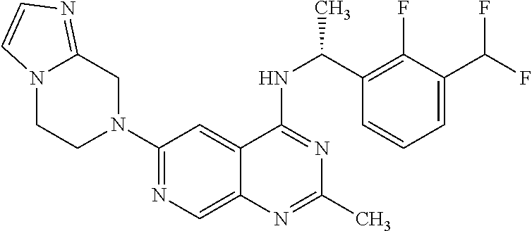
N1(C2=NC=C3C(=C2)C(NC(C2=C(F)C(C(F)F)=CC=C2)C)=NC(C)=N3)CC2=NC=CN2CC1
